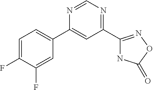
C1=C(F)C(F)=CC(C2=CC(C3=NOC(=O)N3)=NC=N2)=C1
